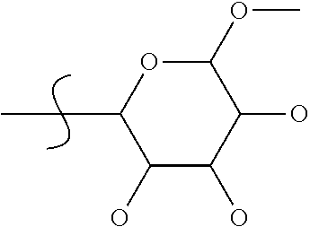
C1(O)C(O)C(O)C(OC)OC1CC
